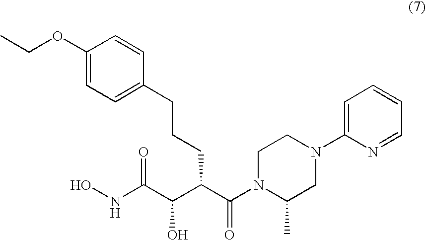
C1(OCC)=CC=C(CCCC(C(C(NO)=O)O)C(N2C(C)CN(C3=CC=CC=N3)CC2)=O)C=C1
